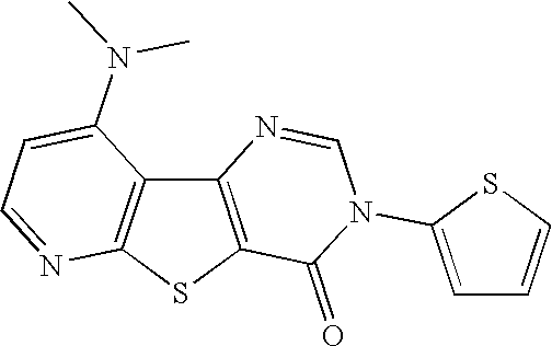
C12=C(SC3=C1C(N(C)C)=CC=N3)C(=O)N(C1=CC=CS1)C=N2
